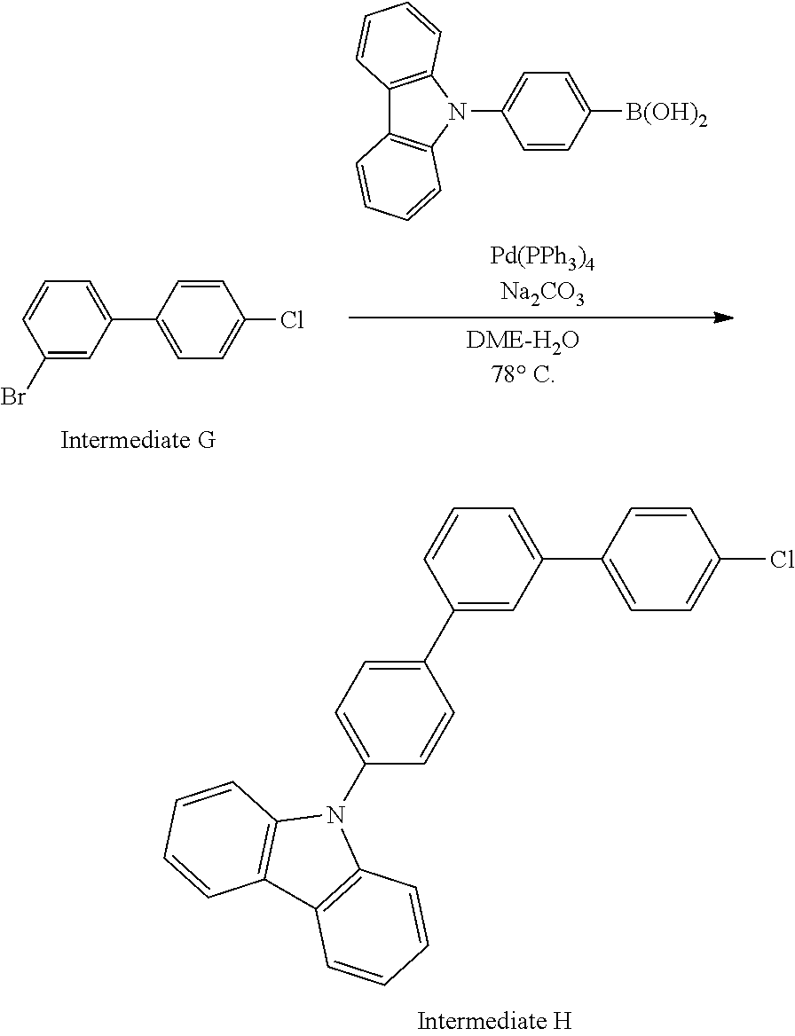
C1(C2=CC=C(N3C4=C(C5=C3C=CC=C5)C=CC=C4)C=C2)=CC(C2=CC=C(Cl)C=C2)=CC=C1.C1(Br)=CC(C2=CC=C(Cl)C=C2)=CC=C1.C1=CC([B(OH)2])=CC=C1N1C2=C(C3=C1C=CC=C3)C=CC=C2
